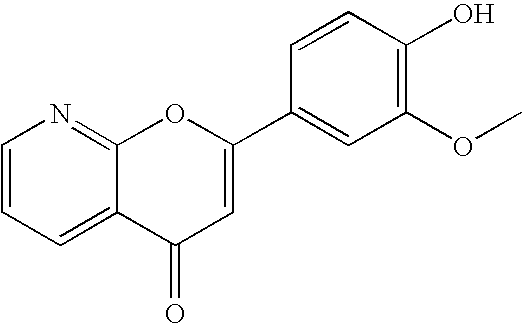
C1=CC=C2C(=N1)OC(C1=CC(OC)=C(O)C=C1)=CC2=O
